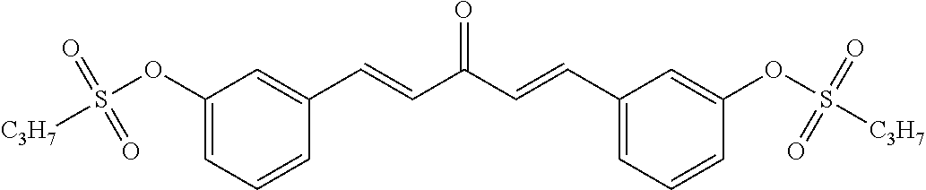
C1(OS([C3H7])(=O)=O)=CC=CC(C=CC(C=CC2=CC=CC(OS([C3H7])(=O)=O)=C2)=O)=C1
